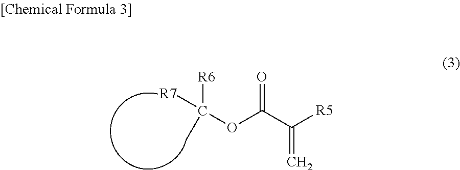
[R7]C(OC(C([R5])=C)=O)([R6])C
